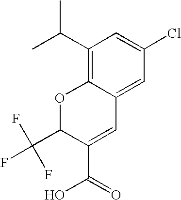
FC(C1C(C(=O)O)=CC2=CC(Cl)=CC(C(C)C)=C2O1)(F)F
